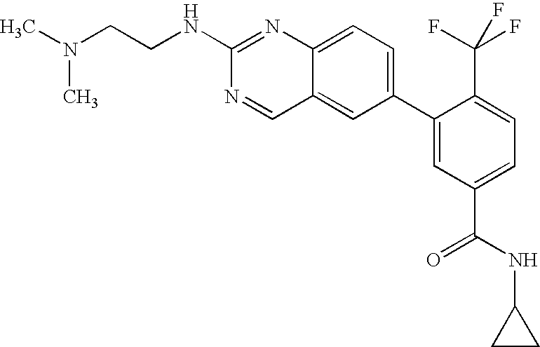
CN(CCNC1=NC2=CC=C(C3=CC(C(NC4CC4)=O)=CC=C3C(F)(F)F)C=C2C=N1)C
